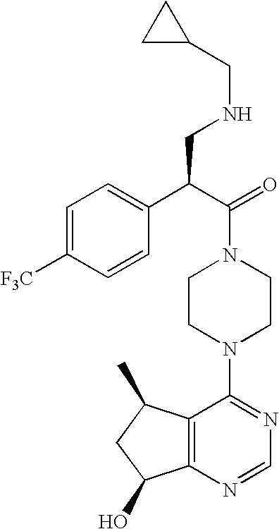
C(N1CCN(C2=NC=NC3=C2C(C)CC3O)CC1)(C(C1=CC=C([F3C])C=C1)CNCC1CC1)=O
